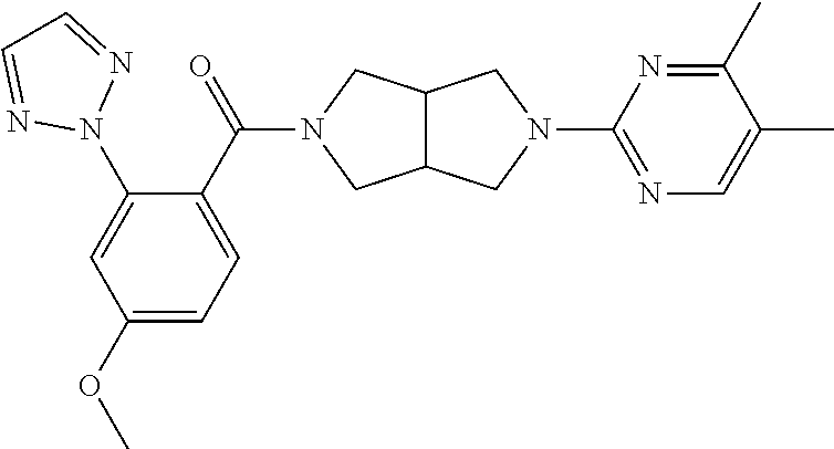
C12C(CN(C(C3=CC=C(OC)C=C3N3N=CC=N3)=O)C1)CN(C1=NC=C(C)C(C)=N1)C2
